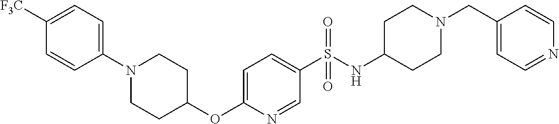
C1=C(S(NC2CCN(CC3=CC=NC=C3)CC2)(=O)=O)C=NC(OC2CCN(C3=CC=C([F3C])C=C3)CC2)=C1
